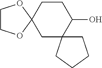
C1C2(CCC(O)C13CCCC3)OCCO2
